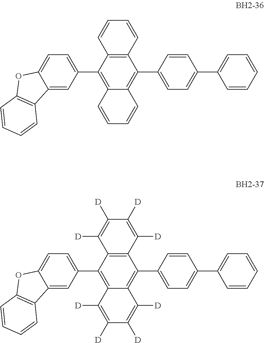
C12=C(C(C3=CC=C4C(=C3)C3=C(O4)C=CC=C3)=C3C(=C1C1=CC=C(C4=CC=CC=C4)C=C1)C=CC=C3)C=CC=C2.C12=C(C(C3=CC=C4C(=C3)C3=C(O4)C=CC=C3)=C3C(=C1C1=CC=C(C4=CC=CC=C4)C=C1)C([D])=C([D])C([D])=C3[D])C([D])=C([D])C([D])=C2[D]
